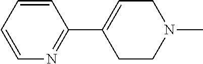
C1=CC=CN=C1C1=CCN(C)CC1
